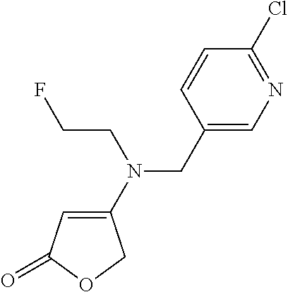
C1(N(CC2=CN=C(Cl)C=C2)CCF)=CC(=O)OC1
